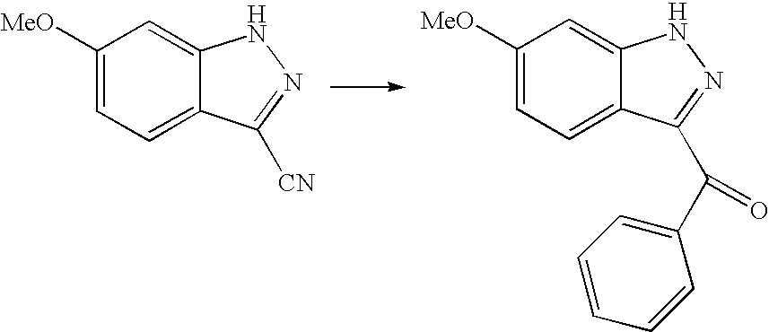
C1([MeO])=CC=C2C(=C1)NN=C2[CN].C1([MeO])=CC=C2C(=C1)NN=C2C(=O)C1=CC=CC=C1
